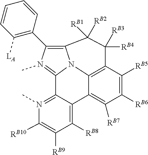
N12C3=C(C4=C([LA])C=CC=C4)N(C)=C1C1=N(C)C([RB10])=C([RB9])C([RB8])=C1C1=C([RB7])C([RB6])=C([RB5])C(=C21)C([RB4])([RB3])C3([RB2])[RB1]
